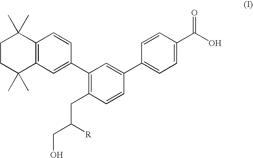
C12=C(C=C(C3=C(CC(CO)[R])C=CC(C4=CC=C(C(O)=O)C=C4)=C3)C=C1)C(C)(C)CCC2(C)C
